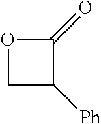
C1C([Ph])C(=O)O1
